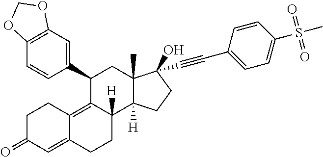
C12=C(C=C(C3C4=C5C(=CC(=O)CC5)CCC4([H])C4([H])C(C)(C3)C(O)(C#CC3=CC=C(S(C)(=O)=O)C=C3)CC4)C=C1)OCO2
